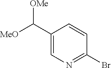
[MeO]C(C1=CN=C(Br)C=C1)[OMe]
